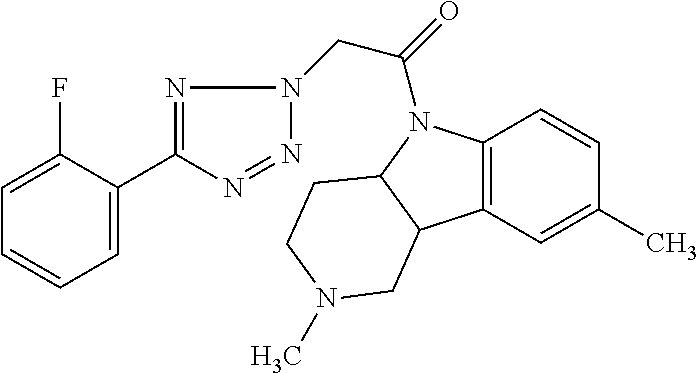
C1=C(F)C(C2=NN(CC(=O)N3C4=C(C5C3CCN(C)C5)C=C(C)C=C4)N=N2)=CC=C1
